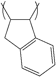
C1(C)C(C)CC2=C1C=CC=C2
